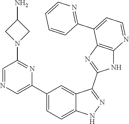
C1(C2=CC=C3C(=C2)C(C2=NC4=C(N2)N=CC=C4C2=NC=CC=C2)=NN3)=CN=CC(N2CC(N)C2)=N1
